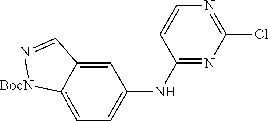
N1=C(Cl)N=C(NC2=CC=C3C(=C2)C=N[BocN]3)C=C1
